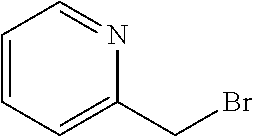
C1=CC=C(CBr)N=C1
